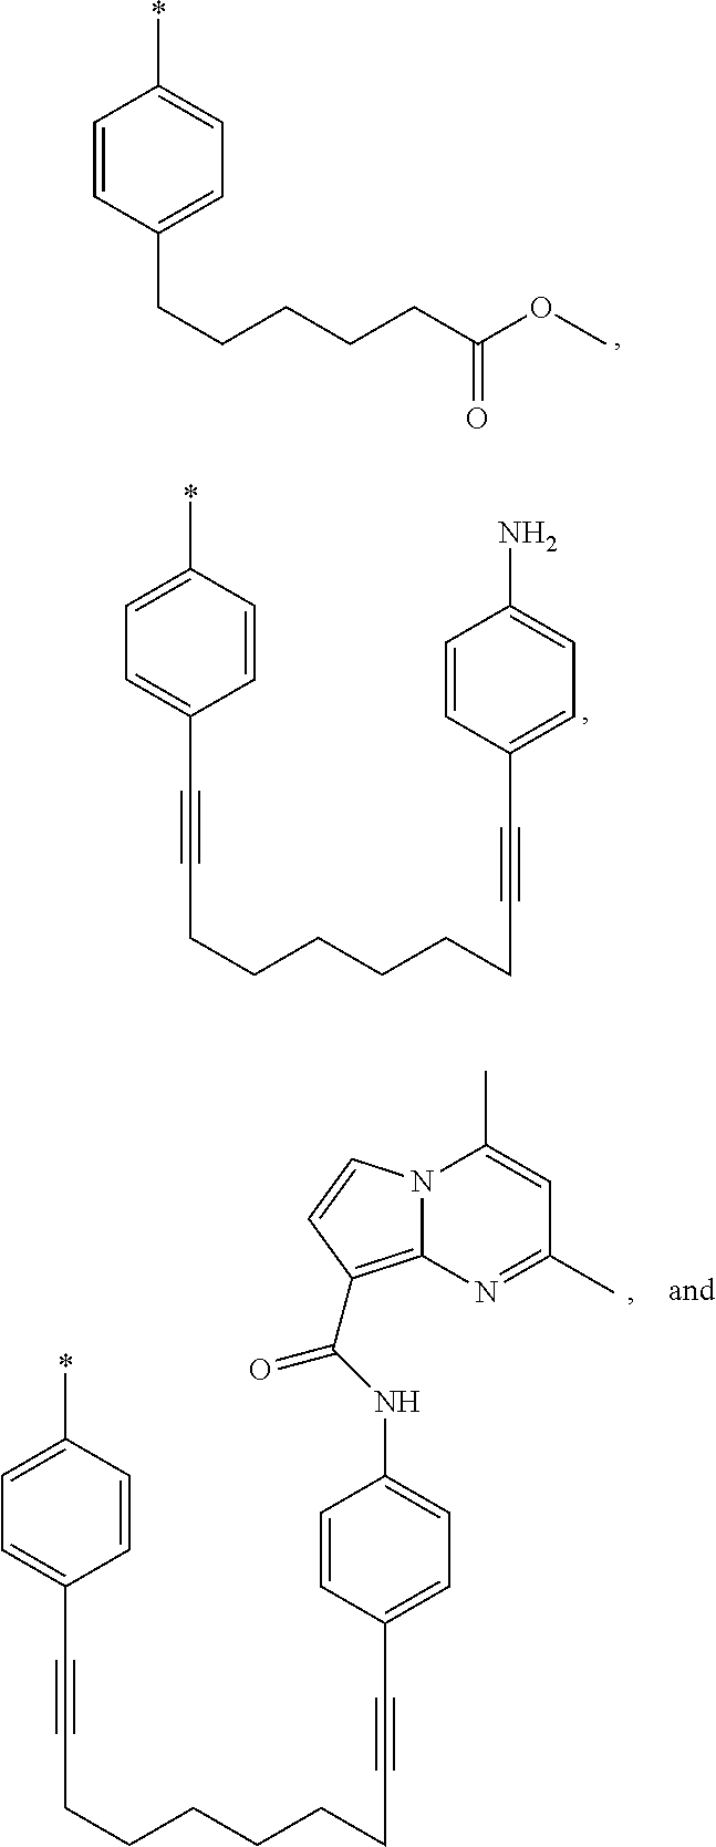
C1=CC(CCCCCC(OC)=O)=CC=C1*.C1=CC(*)=CC=C1C#CCCCCCCC#CC1=CC=C(N)C=C1.C1=CC(*)=CC=C1C#CCCCCCCC#CC1=CC=C(NC(=O)C2=C3N(C(C)=CC(C)=N3)C=C2)C=C1
